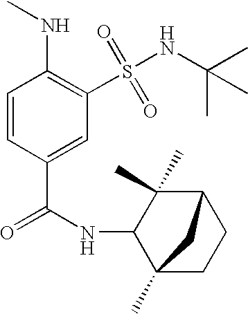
C1=CC(C(=O)NC2C3(C)CCC(C2(C)C)C3)=CC(S(NC(C)(C)C)(=O)=O)=C1NC
